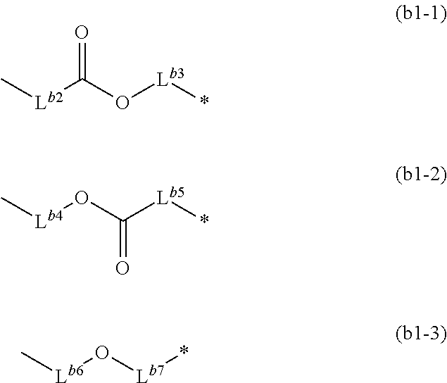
[Lb2](C(O[Lb3]*)=O)C.[Lb5](C(O[Lb4]C)=O)*.*[Lb7]O[Lb6]C
